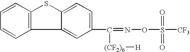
C1=CC2=C(C=C1)C1=CC(C([(CF2)6][H])=NOS(=O)(=O)[CF3])=CC=C1S2
